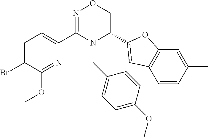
C1=C(Br)C(OC)=NC(C2=NOCC(C3=CC4=C(C=C(C)C=C4)O3)N2CC2=CC=C(OC)C=C2)=C1
